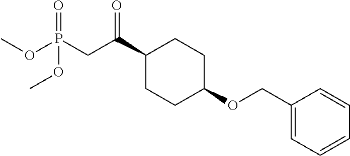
C1(C(CP(OC)(=O)OC)=O)CCC(OCC2=CC=CC=C2)CC1
